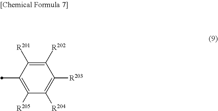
C1([R202])=C([R201])C(C)=C([R205])C([R204])=C1[R203]
